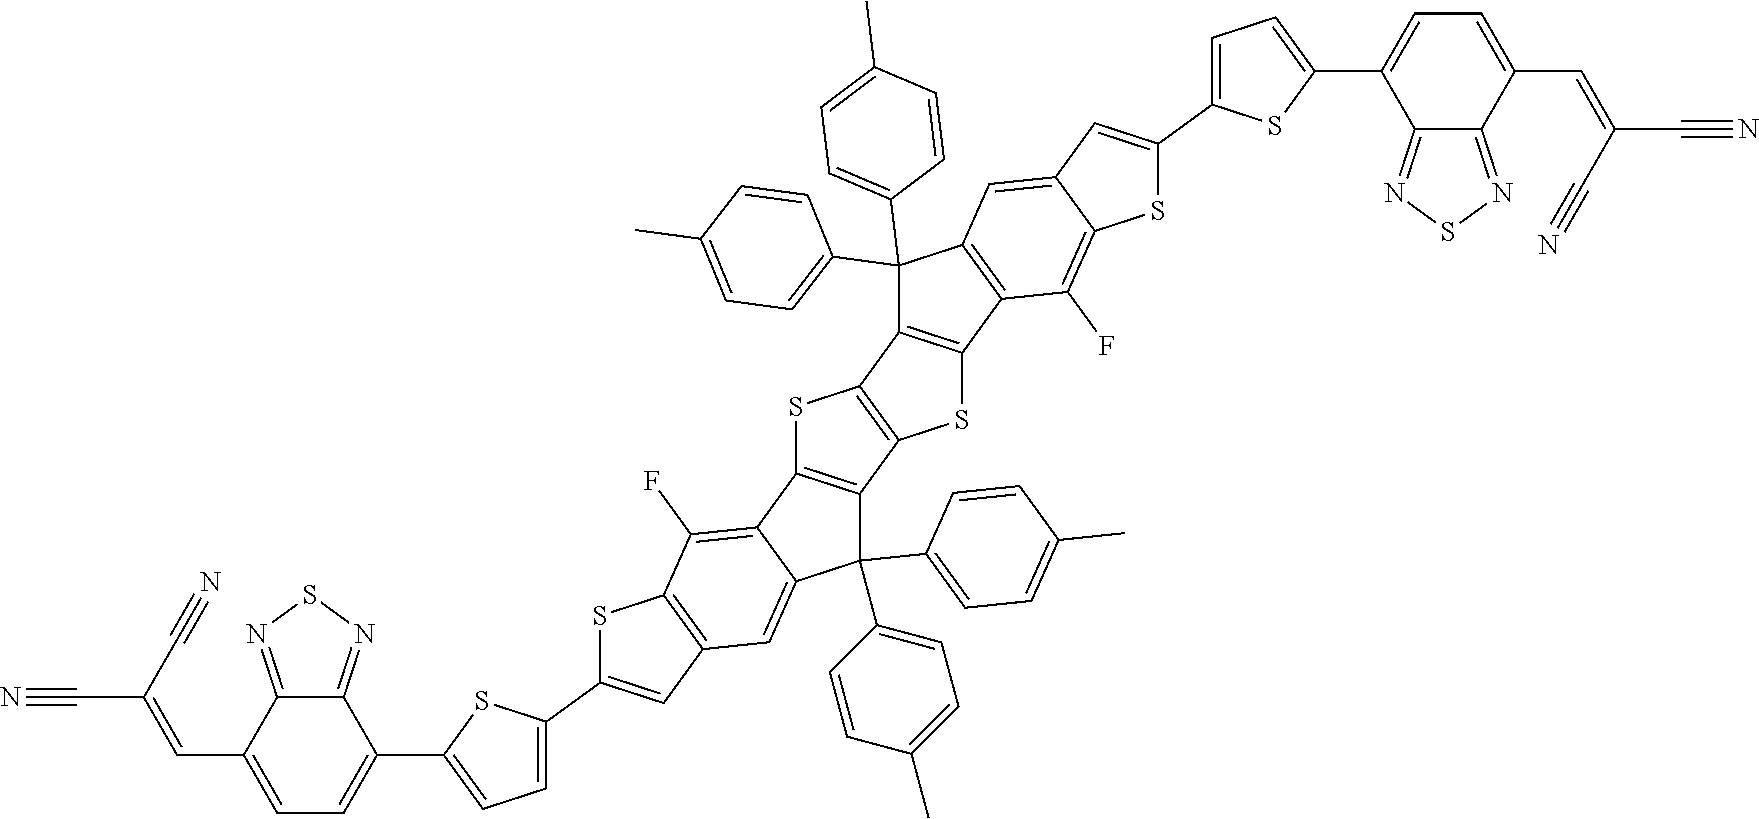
S1C2=C(C3=C1C1=C(S3)C3=C(C1(C1=CC=C(C)C=C1)C1=CC=C(C)C=C1)C=C1C(=C3F)SC(C3=CC=C(C4=CC=C(C=C(C#N)C#N)C5=NSN=C45)S3)=C1)C(C1=CC=C(C)C=C1)(C1=CC=C(C)C=C1)C1=CC3=C(C(F)=C21)SC(C1=CC=C(C2=CC=C(C=C(C#N)C#N)C4=NSN=C24)S1)=C3
